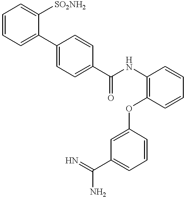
C1=CC=C(C2=CC=C(C(NC3=C(OC4=CC(C(=N)N)=CC=C4)C=CC=C3)=O)C=C2)C([SO2NH2])=C1
